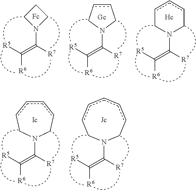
[R5]C(=C([R7])N1CCC1)[R6].[Fc].[R5]C(=C([R7])N1CccC1)[R6].[Gc].[R5]C(=C([R7])N1CcccC1)[R6].[Hc].[R5]C(=C([R7])N1CccccC1)[R6].[R5]C(=C([R7])N1CcccccC1)[R6]
